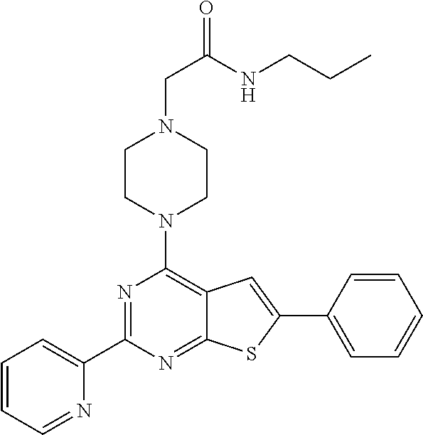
N1=C(C2=CC=CC=N2)N=C2C(=C1N1CCN(CC(NCCC)=O)CC1)C=C(C1=CC=CC=C1)S2
